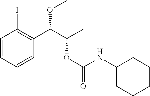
C1=CC=CC(C(C(C)OC(=O)NC2CCCCC2)OC)=C1I
